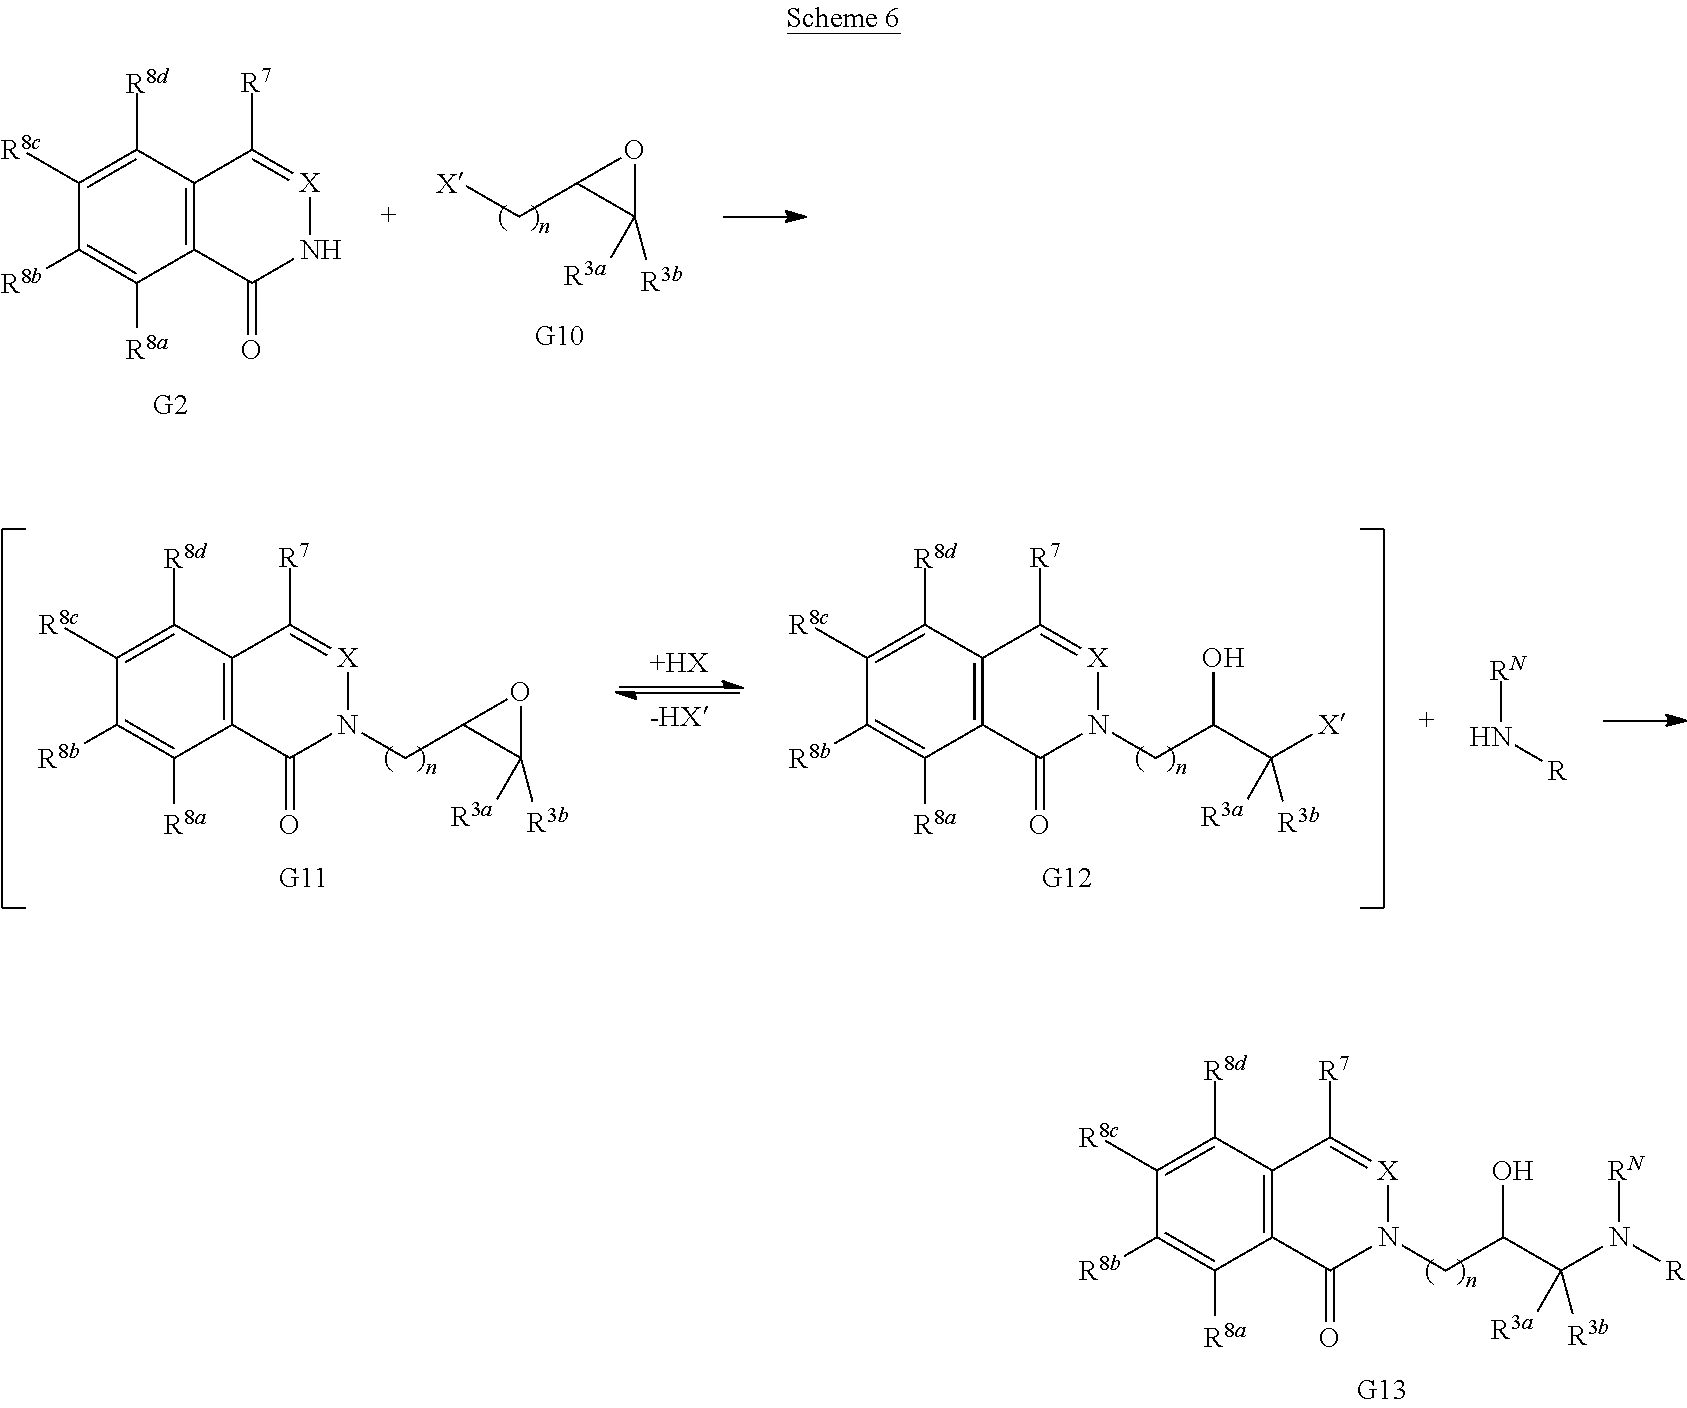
C1([R8c])=C([R8d])C2=C(C([R8a])=C1[R8b])C(=O)N[X]=C2[R7].[X]CC1OC1([R3b])[R3a].C1([R8c])=C([R8d])C2=C(C([R8a])=C1[R8b])C(=O)N(CC(C([R3b])([R3a])N([R])[RN])O)[X]=C2[R7].C1([R8c])=C([R8d])C2=C(C([R8a])=C1[R8b])C(=O)N(CC1OC1([R3b])[R3a])[X]=C2[R7].C1([R8c])=C([R8d])C2=C(C([R8a])=C1[R8b])C(=O)N(CC(C([R3b])([R3a])[X])O)[X]=C2[R7].[RN]N[R].[+HX].[-HX]
